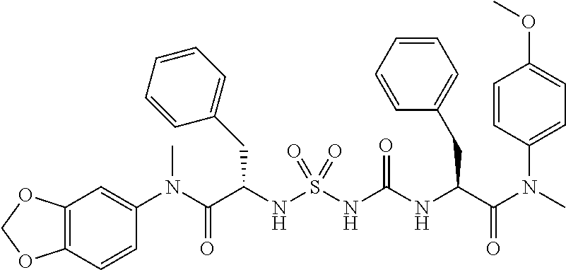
C(C(NS(NC(NC(C(N(C)C1=CC=C(OC)C=C1)=O)CC1=CC=CC=C1)=O)(=O)=O)CC1=CC=CC=C1)(N(C1=CC2=C(C=C1)OCO2)C)=O
